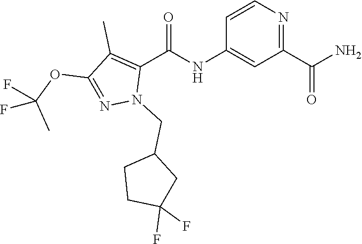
C1=CN=C(C(N)=O)C=C1NC(C1=C(C)C(OC(C)(F)F)=NN1CC1CCC(F)(F)C1)=O
